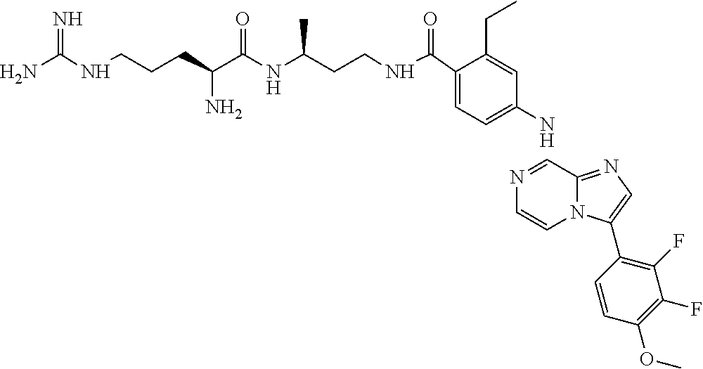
C1(C(NCCC(NC(C(CCCNC(N)=N)N)=O)C)=O)=CC=C(N)C=C1CC.C1=NC=CN2C1=NC=C2C1=C(F)C(F)=C(OC)C=C1
